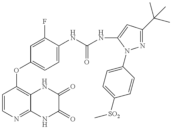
C1=CN=C2C(=C1OC1=CC=C(NC(=O)NC3=CC(C(C)(C)C)=NN3C3=CC=C([SO2]C)C=C3)C(F)=C1)NC(=O)C(=O)N2
